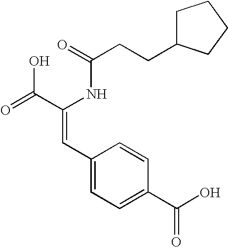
C(=O)(NC(C(=O)O)=CC1=CC=C(C(O)=O)C=C1)CCC1CCCC1
